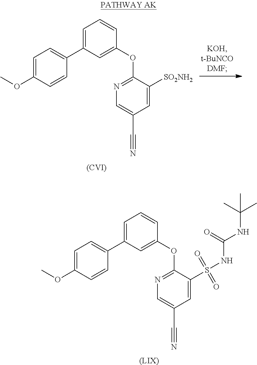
[(CVI)].N1=C(OC2=CC(C3=CC=C(OC)C=C3)=CC=C2)C([SO2NH2])=CC(C#N)=C1.[(LIX)].N1=C(OC2=CC(C3=CC=C(OC)C=C3)=CC=C2)C(S(NC(NC(C)(C)C)=O)(=O)=O)=CC(C#N)=C1
